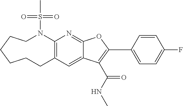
C12=C(C=C3C(=N1)OC(C1=CC=C(F)C=C1)=C3C(=O)NC)CCCCCCN2S(C)(=O)=O
